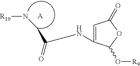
[A].[R10]NCC(NC1=CC(=O)OC1O[R9])=O
